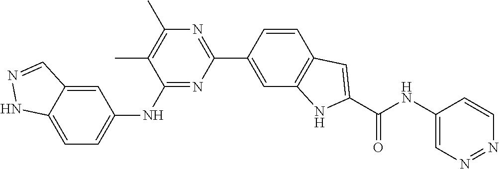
C1(NC2=CC=C3C(=C2)C=NN3)=NC(C2=CC3=C(C=C2)C=C(C(NC2=CN=NC=C2)=O)N3)=NC(C)=C1C
